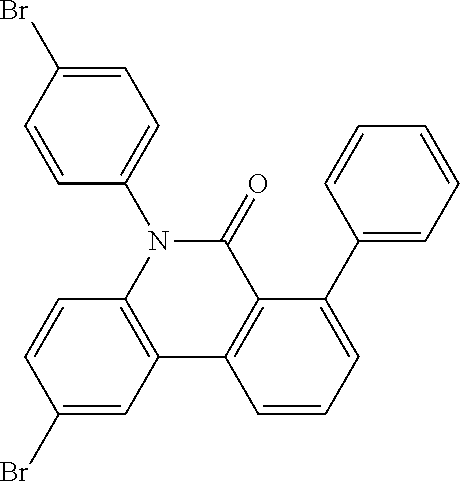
C12=C(N(C3=CC=C(Br)C=C3)C(=O)C3=C1C=CC=C3C1=CC=CC=C1)C=CC(Br)=C2
